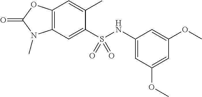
C1(C)=CC2=C(C=C1S(NC1=CC(OC)=CC(OC)=C1)(=O)=O)N(C)C(=O)O2
